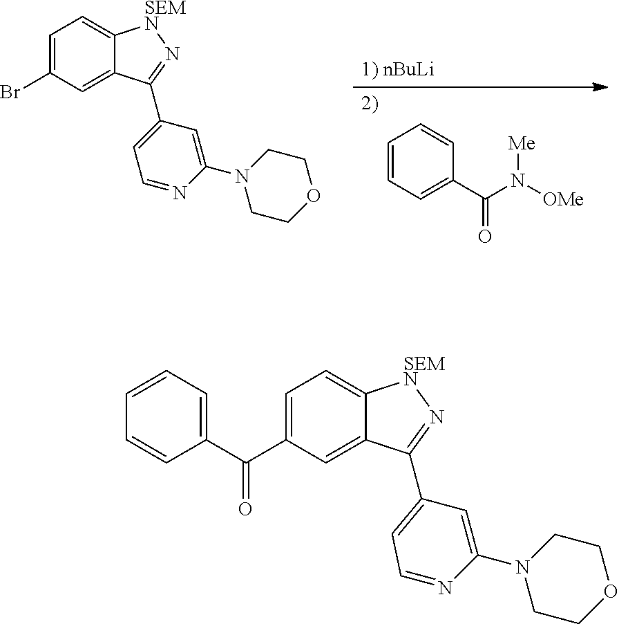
C1=CC=C(C(N([OMe])[Me])=O)C=C1.C1=C(Br)C=C2C(=C1)[SEMN]N=C2C1=CC=NC(N2CCOCC2)=C1.C1=C(C(C2=CC=CC=C2)=O)C=C2C(=C1)[SEMN]N=C2C1=CC=NC(N2CCOCC2)=C1
